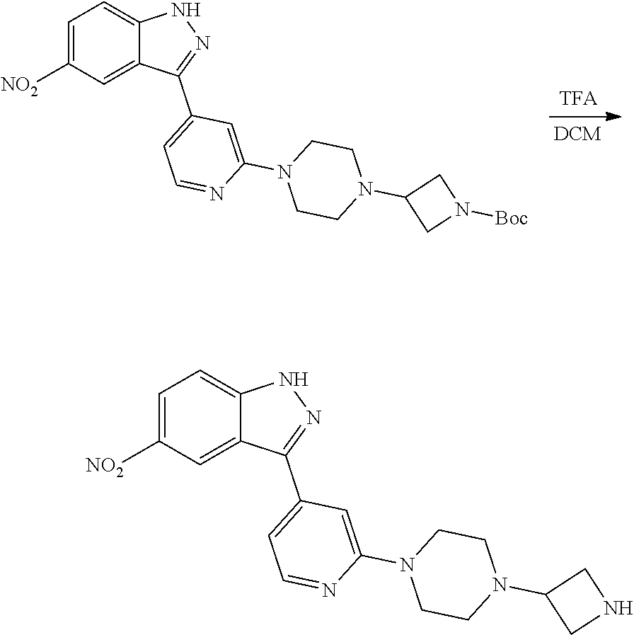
C1=C([NO2])C=C2C(=C1)NN=C2C1=CC=NC(N2CCN(C3CN([Boc])C3)CC2)=C1.C1=C([NO2])C=C2C(=C1)NN=C2C1=CC=NC(N2CCN(C3CNC3)CC2)=C1
